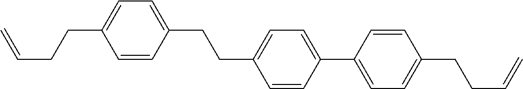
C1=CC(CCC2=CC=C(C3=CC=C(CCC=C)C=C3)C=C2)=CC=C1CCC=C
